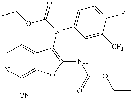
C12=C([CN])N=CC=C1C(N(C1=CC=C(F)C([CF3])=C1)C(=O)OCC)=C(NC(OCC)=O)O2
